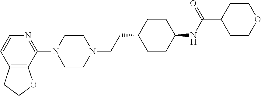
C12=C(C(N3CCN(CCC4CCC(NC(C5CCOCC5)=O)CC4)CC3)=NC=C1)OCC2
